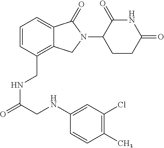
C1=CC(CNC(=O)CNC2=CC(Cl)=C(C)C=C2)=C2C(=C1)C(=O)N(C1CCC(=O)NC1=O)C2
